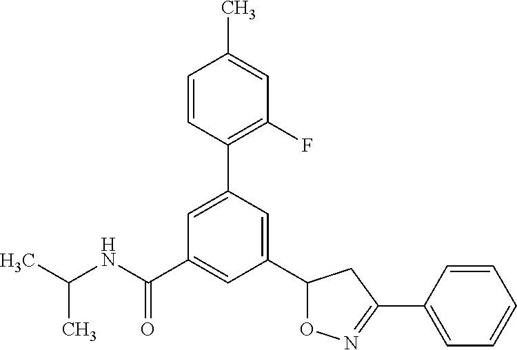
C(NC(C1=CC(C2ON=C(C3=CC=CC=C3)C2)=CC(C2=C(F)C=C(C)C=C2)=C1)=O)(C)C
